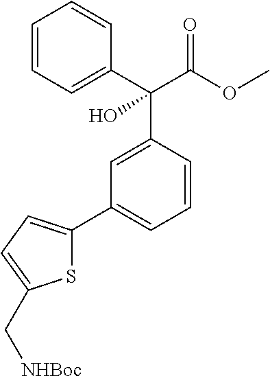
C1=CC=C(C(C(OC)=O)(C2=CC(C3=CC=C(C[NHBoc])S3)=CC=C2)O)C=C1
